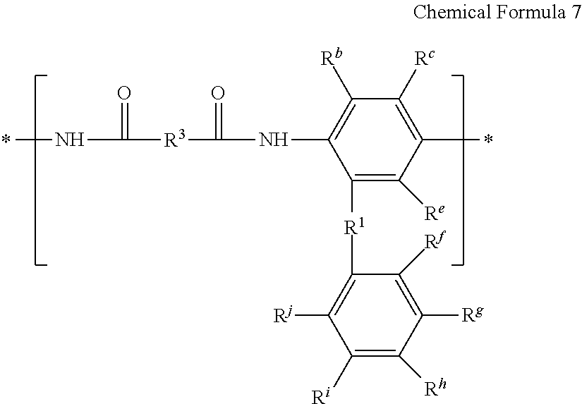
CNC([R3]C(NC1=C([Rb])C([Rc])=C(C)C([Re])=C1[R1]C1=C([Rj])C([Ri])=C([Rh])C([Rg])=C1[Rf])=O)=O
